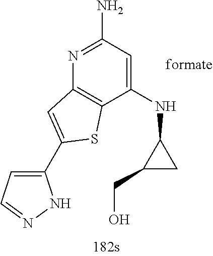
C1(NC2C(CO)C2)=CC(N)=NC2=C1SC(C1=CC=NN1)=C2
